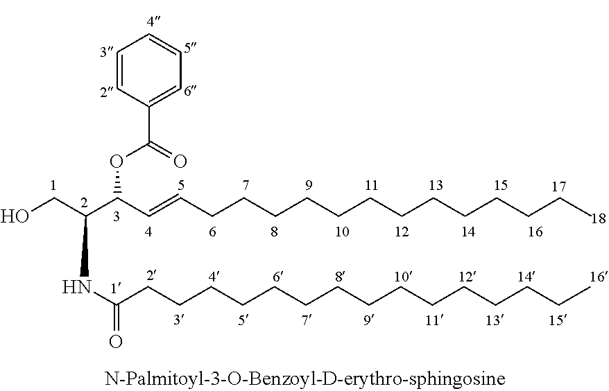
OCC(C(C=CCCCCCCCCCCCCC)OC(C1=CC=CC=C1)=O)NC(CCCCCCCCCCCCCCC)=O
